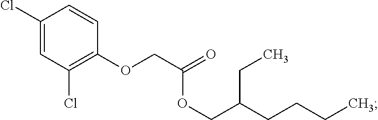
C1(Cl)=CC(Cl)=C(OCC(=O)OCC(CCCC)CC)C=C1
